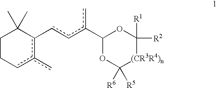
C1Ccc(c)c(-ccc(C2OC([R2])([R1])[(CR3R4)n]C([R6])([R5])O2)c)C1(C)C
